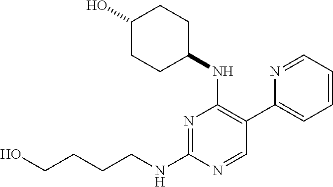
N1=C(NCCCCO)N=CC(C2=CC=CC=N2)=C1NC1CCC(O)CC1
